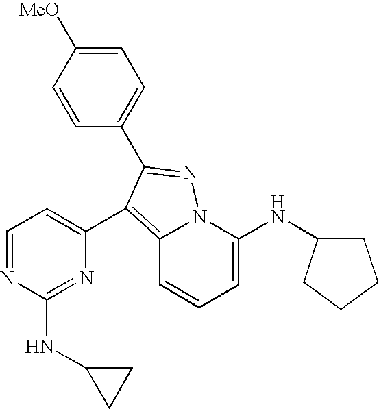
C1=C(NC2CCCC2)N2C(=C(C3=CC=NC(NC4CC4)=N3)C(C3=CC=C([MeO])C=C3)=N2)C=C1
